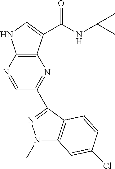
C12=C(C(C(NC(C)(C)C)=O)=CN1)N=C(C1=NN(C)C3=C1C=CC(Cl)=C3)C=N2
